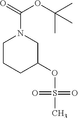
C1CCC(OS(C)(=O)=O)CN1C(OC(C)(C)C)=O
